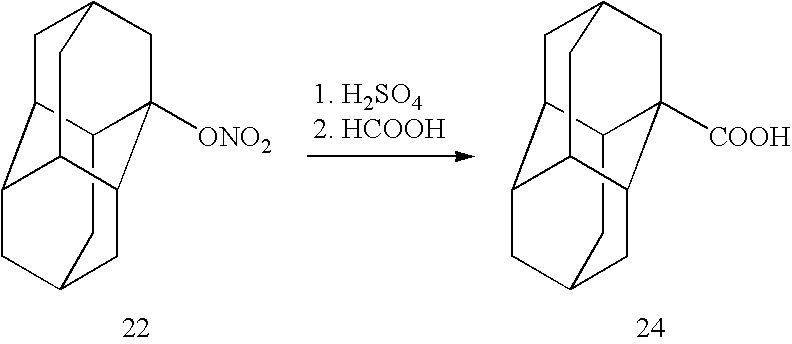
C12CC3CC4C1CC1CC4C(C3)C2([ONO2])C1.C12CC3CC4C1CC1CC4C(C3)C2([COOH])C1
